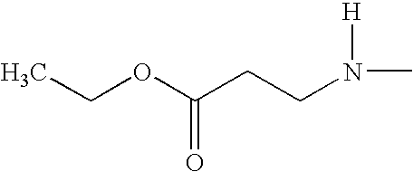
C(CN(C)[H])C(OCC)=O
